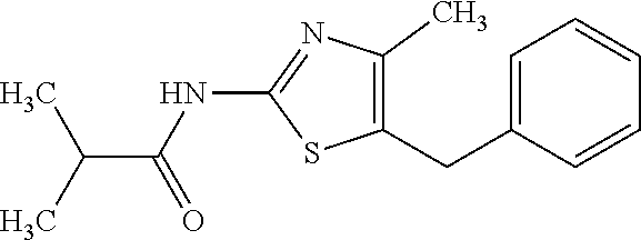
C1=C(CC2=C(C)N=C(NC(=O)C(C)C)S2)C=CC=C1
